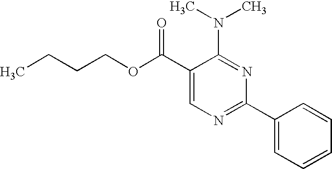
C1(C(OCCCC)=O)=CN=C(C2=CC=CC=C2)N=C1N(C)C
